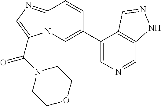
C1(C2=CN3C(=NC=C3C(=O)N3CCOCC3)C=C2)=CN=CC2=C1C=NN2
